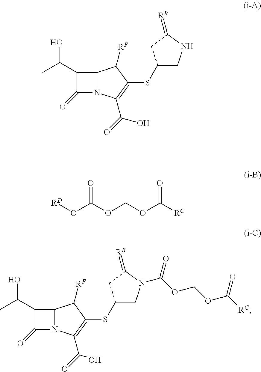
C12N(C(C(O)=O)=C(SC3CNC(=[RB])C3)C1[RF])C(=O)C2C(C)O.[RD]OC(OCOC([RC])=O)=O.C12N(C(C(O)=O)=C(SC3CN(C(=O)OCOC([RC])=O)C(=[RB])C3)C1[RF])C(=O)C2C(C)O
